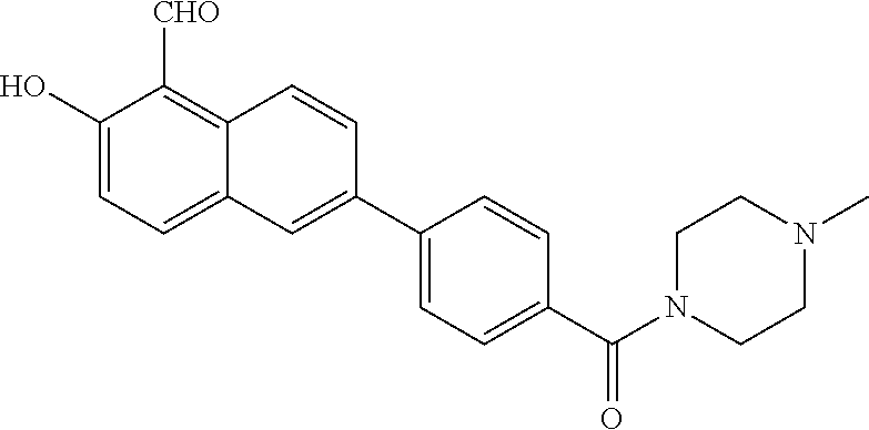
OC1=CC=C2C(=C1[CHO])C=CC(C1=CC=C(C(=O)N3CCN(C)CC3)C=C1)=C2
